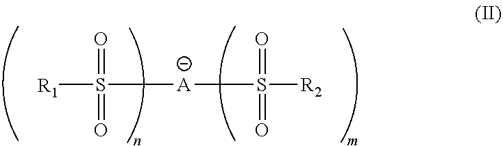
[R1]S(=O)(=O)[A]S(=O)(=O)[R2]
